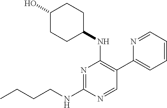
CCCCNC1=NC(NC2CCC(O)CC2)=C(C2=CC=CC=N2)C=N1
